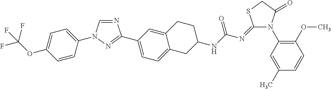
C1=CC(N2C=NC(C3=CC=C4C(=C3)CCC(NC(N=C3N(C5=C(OC)C=CC(C)=C5)C(=O)CS3)=O)C4)=N2)=CC=C1OC(F)(F)F
